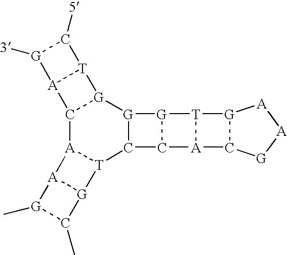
C12[A]3[T](C4[G]([G]1[T]1[A]2[G]([3])C1[5])[G]1C4[A]2[T]1[G]1C2[G][A][A]1)[G]1[A]3[G](C)C1C
